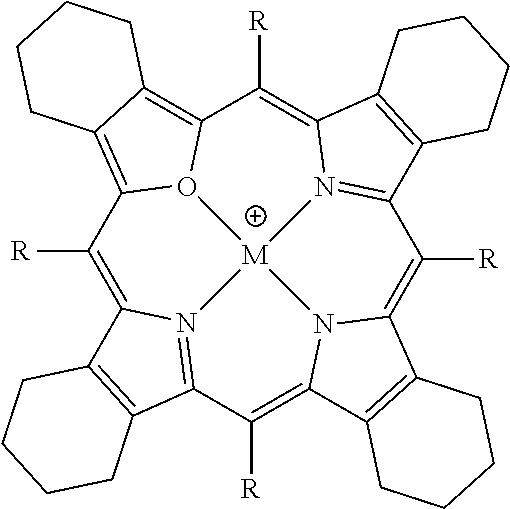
C1([R])=C2N3=C(C([R])=C4N5C(=C([R])C6=N7C(=C([R])C8=C9C(=C1O8[M]753)CCCC9)C1=C6CCCC1)C1=C4CCCC1)C1=C2CCCC1
